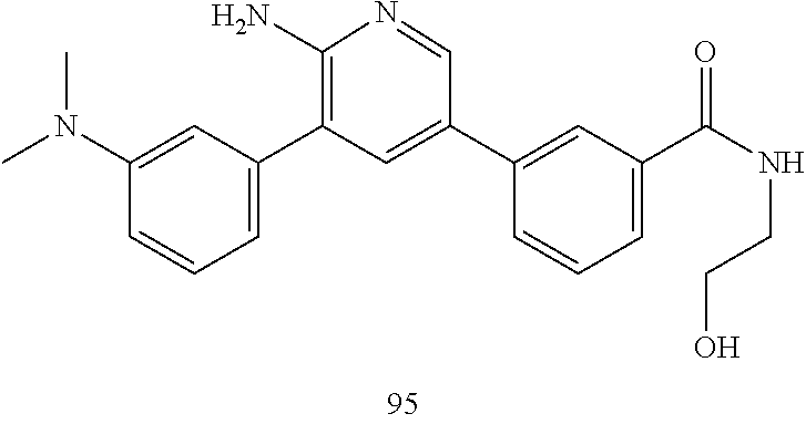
CN(C1=CC(C2=C(N)N=CC(C3=CC(C(NCCO)=O)=CC=C3)=C2)=CC=C1)C
